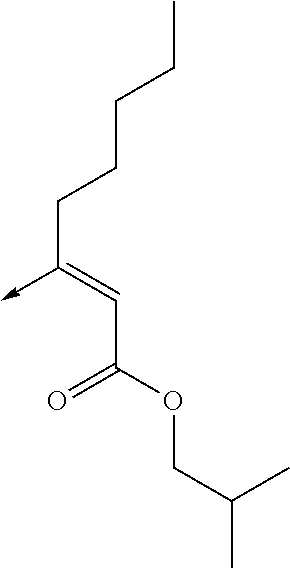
C(C(OCC(C)C)=O)=C(CCCCC)->C
